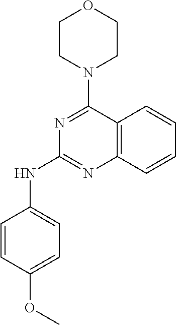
C1CN(C2=NC(NC3=CC=C(OC)C=C3)=NC3=C2C=CC=C3)CCO1
